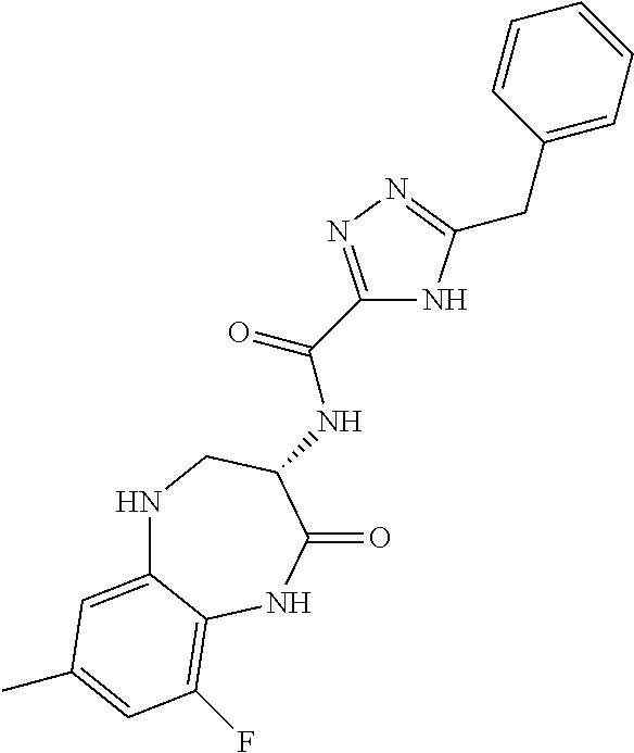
N(C(C1=NN=C(CC2=CC=CC=C2)N1)=O)C1C(=O)NC2=C(F)C=C(C)C=C2NC1
